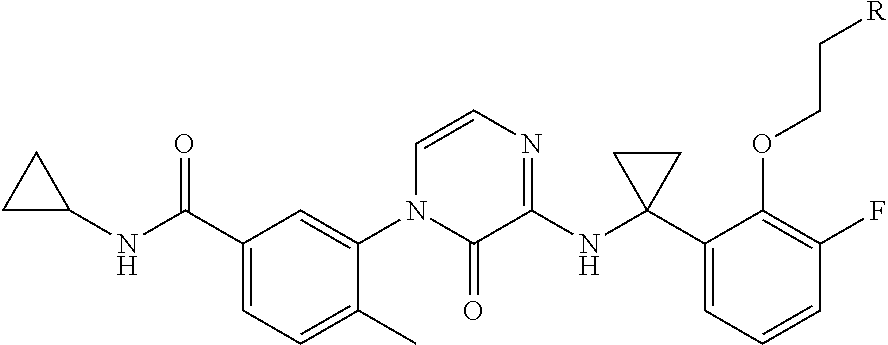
C1(C(NC2CC2)=O)=CC=C(C)C(N2C(=O)C(NC3(C4=CC=CC(F)=C4OCC[R])CC3)=NC=C2)=C1
